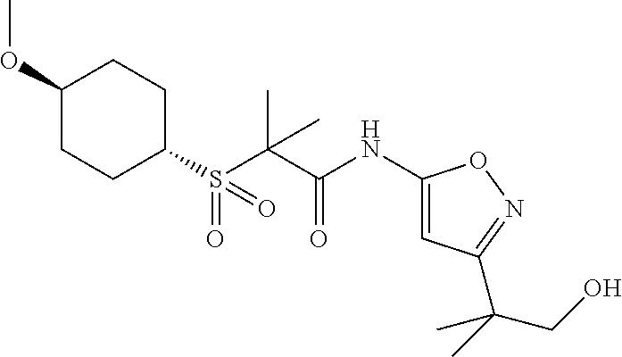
N(C(C(C)(C)S(C1CCC(OC)CC1)(=O)=O)=O)C1=CC(C(CO)(C)C)=NO1
